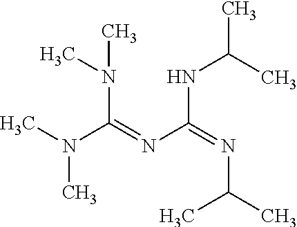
CN(C(=NC(=NC(C)C)NC(C)C)N(C)C)C
